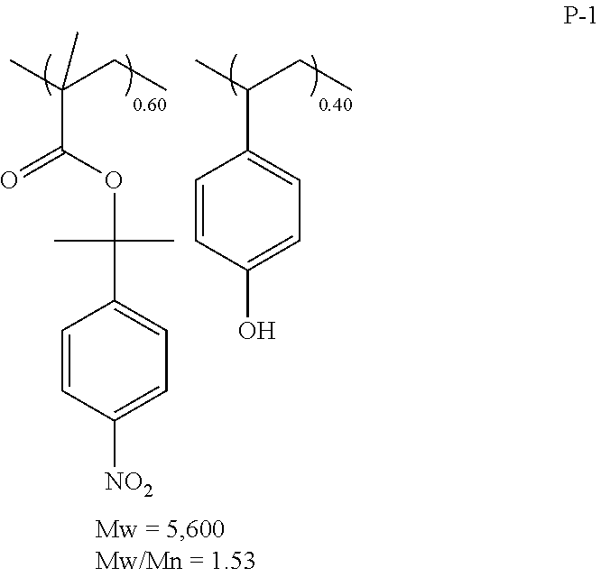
C1=CC([NO2])=CC=C1C(C)(C)OC(C(C)(CC)C)=O.C1(C(C)CC)=CC=C(O)C=C1
